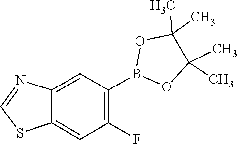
C12=CC(B3OC(C)(C)C(C)(C)O3)=C(F)C=C1SC=N2
